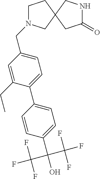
C12(CCN(CC3=CC=C(C4=CC=C(C(O)(C(F)(F)F)C(F)(F)F)C=C4)C(CC)=C3)C1)CC(=O)NC2
